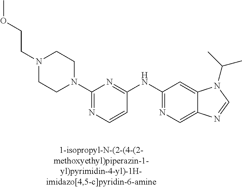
C1=CC(NC2=NC=C3C(=C2)N(C(C)C)C=N3)=NC(N2CCN(CCOC)CC2)=N1
